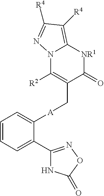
C1([A]CC2=C([R2])N3C(=C([R4])C([R4])=N3)[NR1]C2=O)=CC=CC=C1C1=NOC(=O)N1
